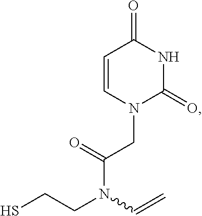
C1=CN(CC(=O)N(C=C)CCS)C(=O)NC1=O
